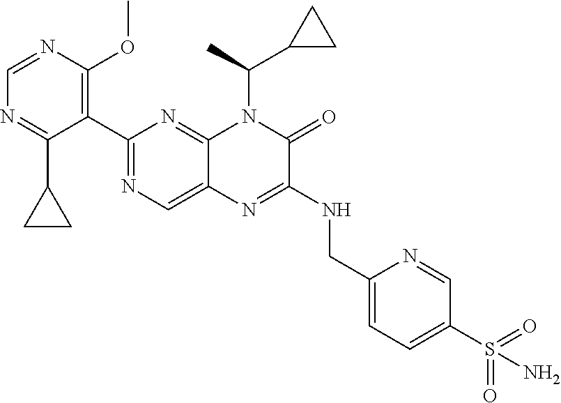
C1=NC(OC)=C(C2=NC=C3C(=N2)N(C(C)C2CC2)C(=O)C(NCC2=CC=C(S(=O)(=O)N)C=N2)=N3)C(C2CC2)=N1
